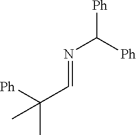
N(C([Ph])[Ph])=CC(C)([Ph])C
